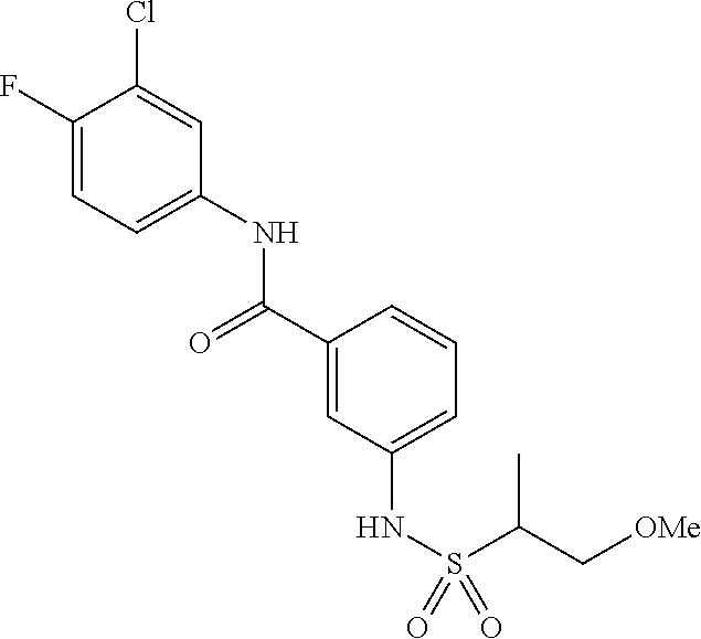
C1(F)=CC=C(NC(C2=CC(NS(=O)(=O)C(C[OMe])C)=CC=C2)=O)C=C1Cl
